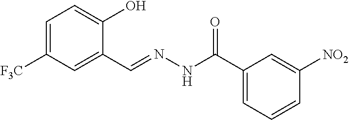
C1=C([F3C])C=C(C=NNC(C2=CC=CC([NO2])=C2)=O)C(O)=C1
